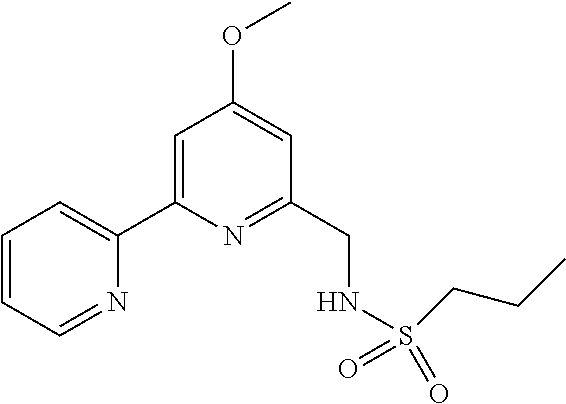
C1=CC=NC(C2=CC(OC)=CC(CNS(CCC)(=O)=O)=N2)=C1
